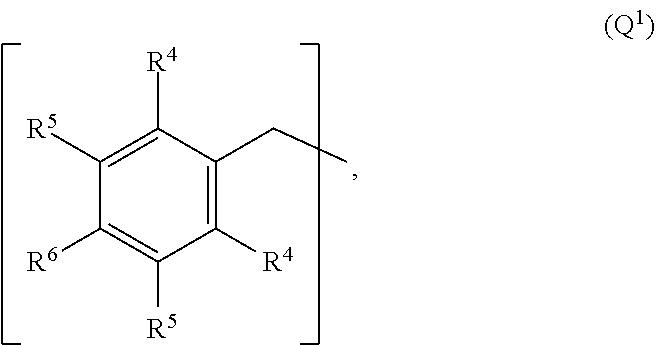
C1([R4])=C(CC)C([R4])=C([R5])C([R6])=C1[R5]
